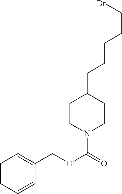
C1=CC=CC(COC(=O)N2CCC(CCCCCBr)CC2)=C1
